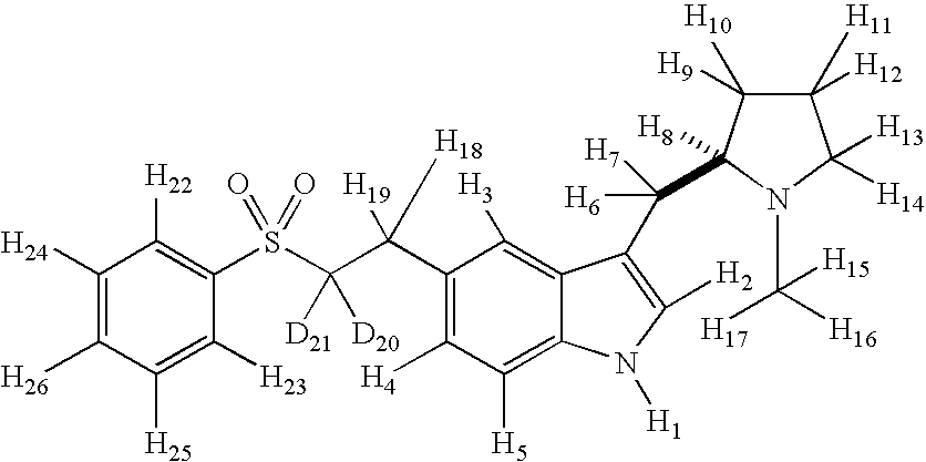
C1([H24])=C([H26])C([H25])=C([H23])C(S(C(C(C2=C([H4])C([H5])=C3C(=C2[H3])C(C([H6])([H7])C2([H8])C([H9])([H10])C([H11])([H12])C([H13])([H14])N2C([H17])([H15])[H16])=C([H2])N3[H1])([H19])[H18])([D21])[D20])(=O)=O)=C1[H22]
